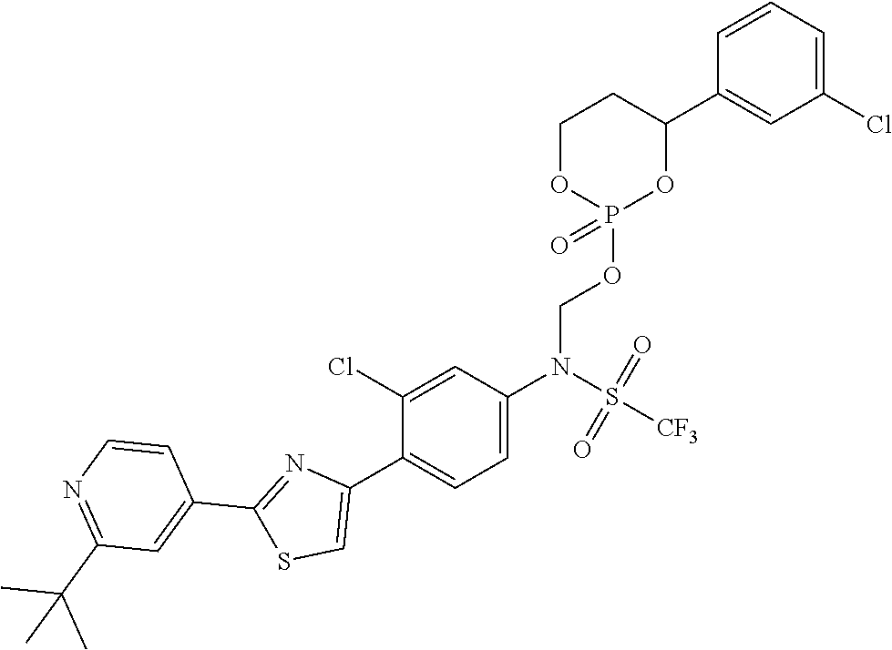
C1=C(N(S(=O)(=O)[CF3])COP2(=O)OC(C3=CC(Cl)=CC=C3)CCO2)C=C(Cl)C(C2=CSC(C3=CC(C(C)(C)C)=NC=C3)=N2)=C1
